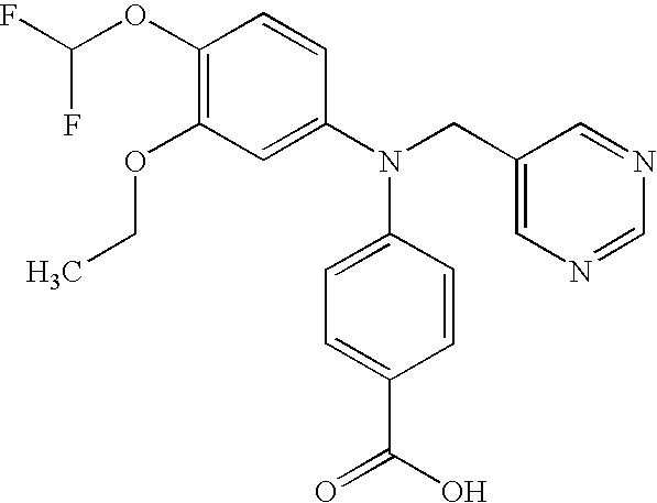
C1(OCC)=C(OC(F)F)C=CC(N(CC2=CN=CN=C2)C2=CC=C(C(O)=O)C=C2)=C1
